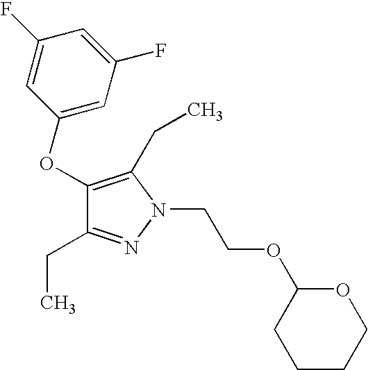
C1(OC2=CC(F)=CC(F)=C2)=C(CC)N(CCOC2OCCCC2)N=C1CC
